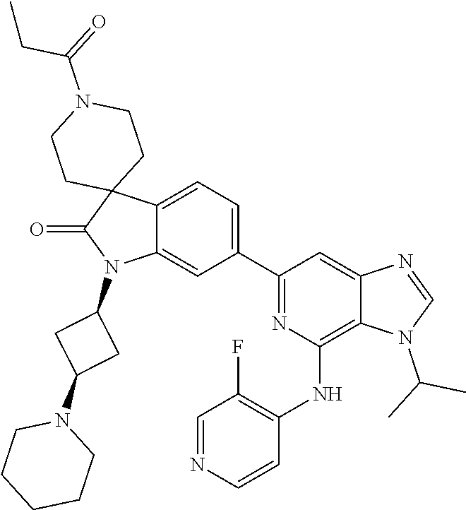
C1=NC=CC(NC2=C3C(=CC(C4=CC=C5C(=C4)N(C4CC(N6CCCCC6)C4)C(=O)C54CCN(C(CC)=O)CC4)=N2)N=CN3C(C)C)=C1F
